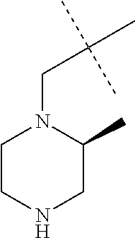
C1CNCC(C)N1CC(C)(C)C
